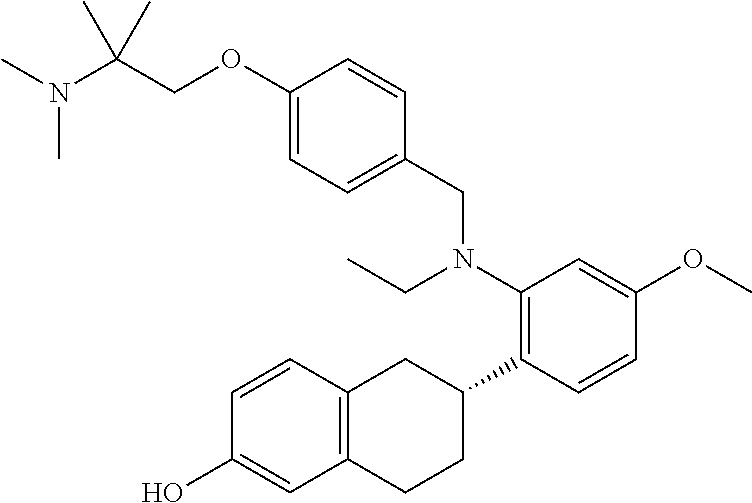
C1(OCC(N(C)C)(C)C)=CC=C(CN(C2=C(C3CC4=C(CC3)C=C(O)C=C4)C=CC(OC)=C2)CC)C=C1
